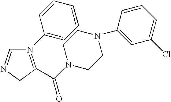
N1(C2=CC=CC=C2)=C(C(N2CCN(C3=CC(Cl)=CC=C3)CC2)=O)CN=C1
